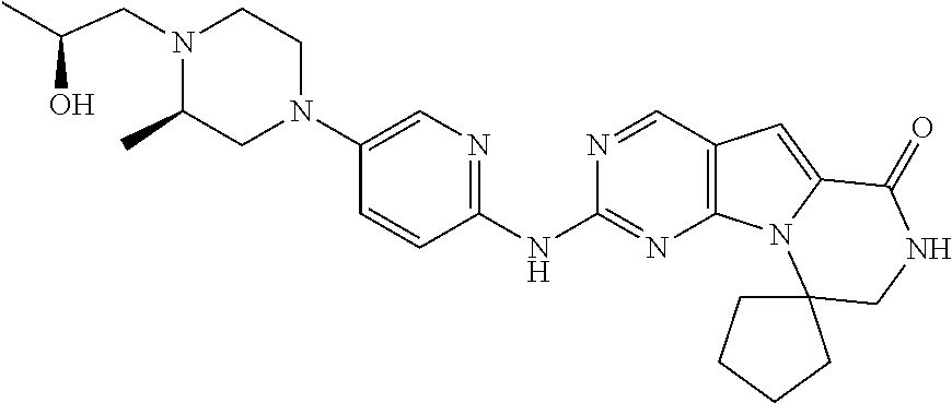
C1(N2CCN(CC(C)O)C(C)C2)=CN=C(NC2=NC3=C(C=N2)C=C2N3C3(CNC2=O)CCCC3)C=C1
